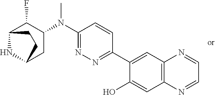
C1(N(C2=NN=C(C3=CC4=C(C=C3O)N=CC=N4)C=C2)C)C(F)C2NC(C1)CC2
